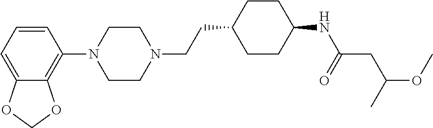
C1=CC=C2C(=C1N1CCN(CCC3CCC(NC(=O)CC(C)OC)CC3)CC1)OCO2
